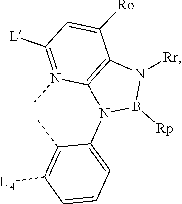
C1(C)=C([LA])C=CC=C1N1B([Rp])N([Rr])C2=C1N(C)=C([L])C=C2[Ro]
